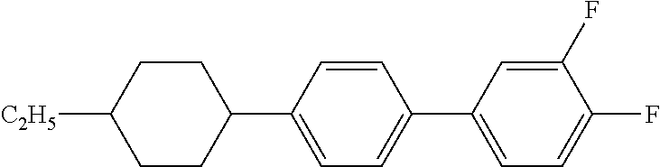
C1(F)=CC(C2=CC=C(C3CCC([C2H5])CC3)C=C2)=CC=C1F
